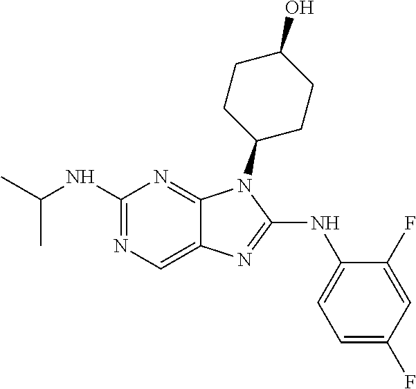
N1=C(NC2=CC=C(F)C=C2F)N(C2CCC(O)CC2)C2=NC(NC(C)C)=NC=C12
